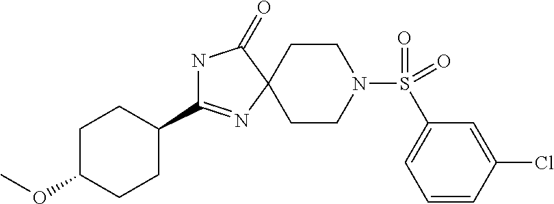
N1C(C2CCC(OC)CC2)=NC2(C1=O)CCN(S(=O)(=O)C1=CC=CC(Cl)=C1)CC2
